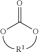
OC(O)=O.[R1]
